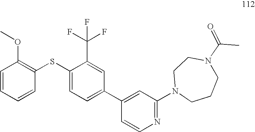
C1=CC=CC(SC2=CC=C(C3=CC(N4CCCN(C(=O)C)CC4)=NC=C3)C=C2C(F)(F)F)=C1OC
